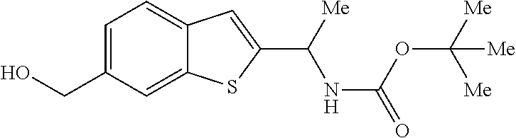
C1=C(CO)C=C2C(=C1)C=C(C([Me])NC(=O)OC([Me])([Me])[Me])S2
